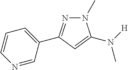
N1(C)N=C(C2=CC=CN=C2)C=C1N([H])C
